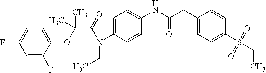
N(C1=CC=C(NC(CC2=CC=C(S(CC)(=O)=O)C=C2)=O)C=C1)(CC)C(=O)C(OC1=CC=C(F)C=C1F)(C)C
